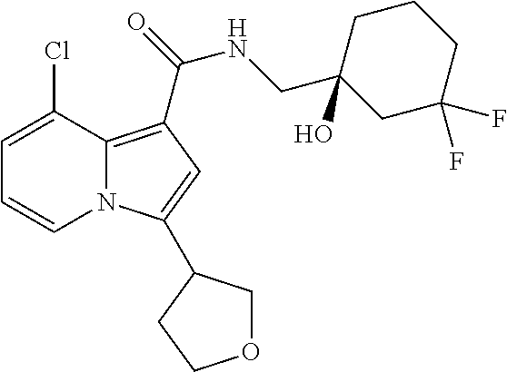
C1=C(Cl)C2=C(C(NCC3(O)CC(F)(F)CCC3)=O)C=C(C3COCC3)N2C=C1
